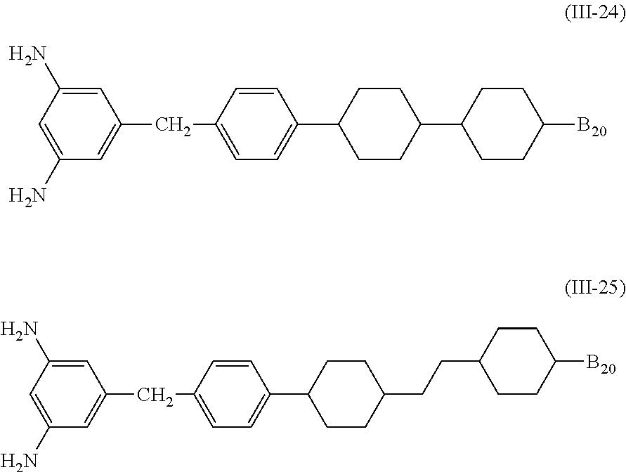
C1=C(N)C=C(N)C=C1CC1=CC=C(C2CCC(C3CCC([B20])CC3)CC2)C=C1.C1=C(N)C=C(N)C=C1CC1=CC=C(C2CCC(CCC3CCC([B20])CC3)CC2)C=C1
